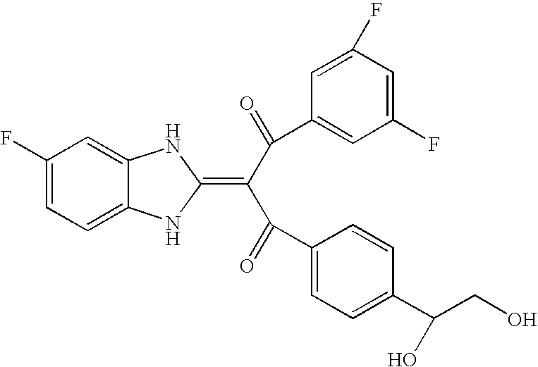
C1(F)=CC=C2C(=C1)NC(=C(C(=O)C1=CC(F)=CC(F)=C1)C(=O)C1=CC=C(C(CO)O)C=C1)N2
